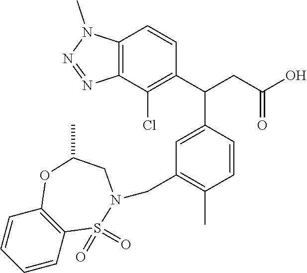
C12=C(C(Cl)=C(C(CC(O)=O)C3=CC(CN4S(=O)(=O)C5=C(C=CC=C5)OC(C)C4)=C(C)C=C3)C=C1)N=NN2C
